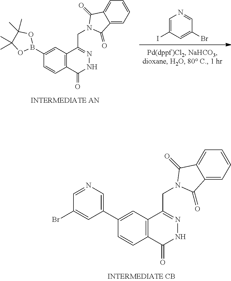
C1=C(I)C=C(Br)C=N1.C12=C(C(CN3C(=O)C4=CC=CC=C4C3=O)=NNC1=O)C=C(B1OC(C)(C)C(C)(C)O1)C=C2.C12=C(C(CN3C(=O)C4=CC=CC=C4C3=O)=NNC1=O)C=C(C1=CN=CC(Br)=C1)C=C2
